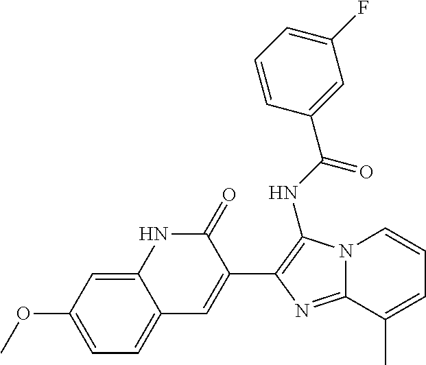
C1=C(OC)C=C2C(=C1)C=C(C1=C(NC(C3=CC(F)=CC=C3)=O)N3C(=N1)C(C)=CC=C3)C(=O)N2
